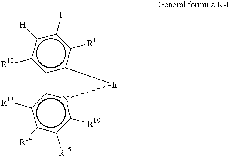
c1([H])c([R12])c2c(c([R11])c1F)[Ir]n1c-2c([R13])c([R14])c([R15])c1[R16]
